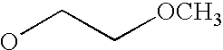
OCC[OCH3]
